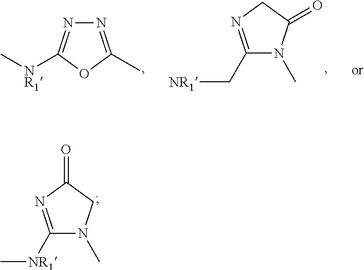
C1([NR1]C)=NC(=O)CN1C.N1=C([NR1]C)OC(C)=N1.C1(C[NR1])=NCC(=O)N1C
